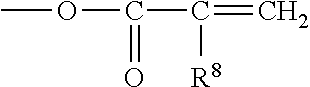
O(C(C(=C)[R8])=O)C
